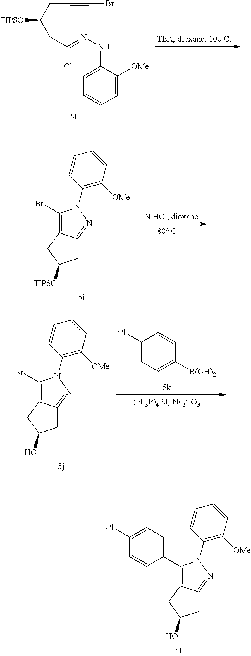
C1(C2=CC=C(Cl)C=C2)=C2C(=NN1C1=C([OMe])C=CC=C1)CC(O)C2.[TIPSO]C(CC#CBr)CC(=NNC1=CC=CC=C1[OMe])Cl.C1(Br)=C2C(=NN1C1=C([OMe])C=CC=C1)CC([TIPSO])C2.C1(Br)=C2C(=NN1C1=C([OMe])C=CC=C1)CC(O)C2.C1(Cl)=CC=C([B(OH)2])C=C1
